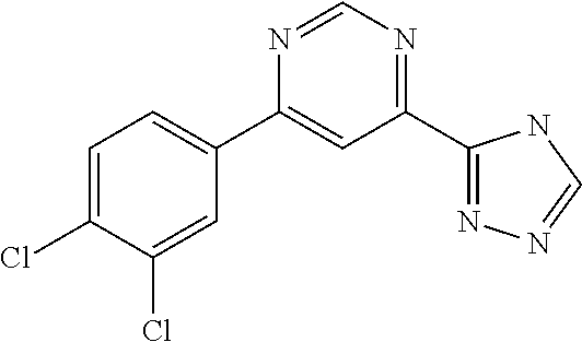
C1=C(Cl)C(Cl)=CC(C2=CC(C3=NN=CN3)=NC=N2)=C1
